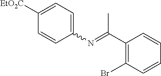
C1(N=C(C2=C(Br)C=CC=C2)C)=CC=C([EtO2C])C=C1
